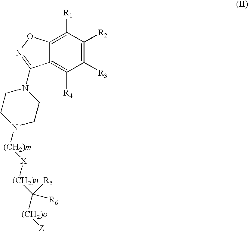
C1([R3])=C([R2])C([R1])=C2C(=C1[R4])C(N1CCN([(CH2)m][X][(CH2)n]C([(CH2)o][Z])([R5])[R6])CC1)=NO2
